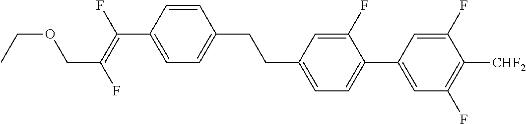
C1=CC(C(=C(F)COCC)F)=CC=C1CCC1=CC=C(C2=CC(F)=C([CHF2])C(F)=C2)C(F)=C1
